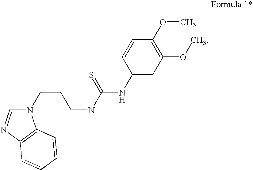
N1(CCCNC(=S)NC2=CC(OC)=C(OC)C=C2)C=NC2=C1C=CC=C2
